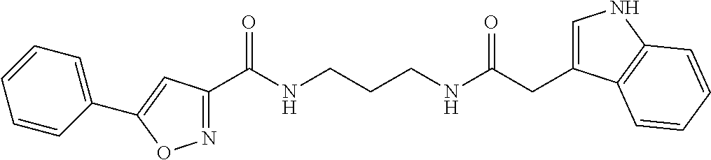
C1(C(NCCCNC(CC2=CNC3=C2C=CC=C3)=O)=O)=NOC(C2=CC=CC=C2)=C1
